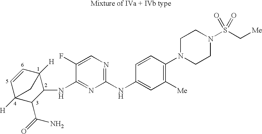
C1=CC2([H])C(NC3=NC(NC4=CC([Me])=C(N5CCN(S(C[Me])(=O)=O)CC5)C=C4)=NC=C3F)C(C(=O)N)C1([H])C2
